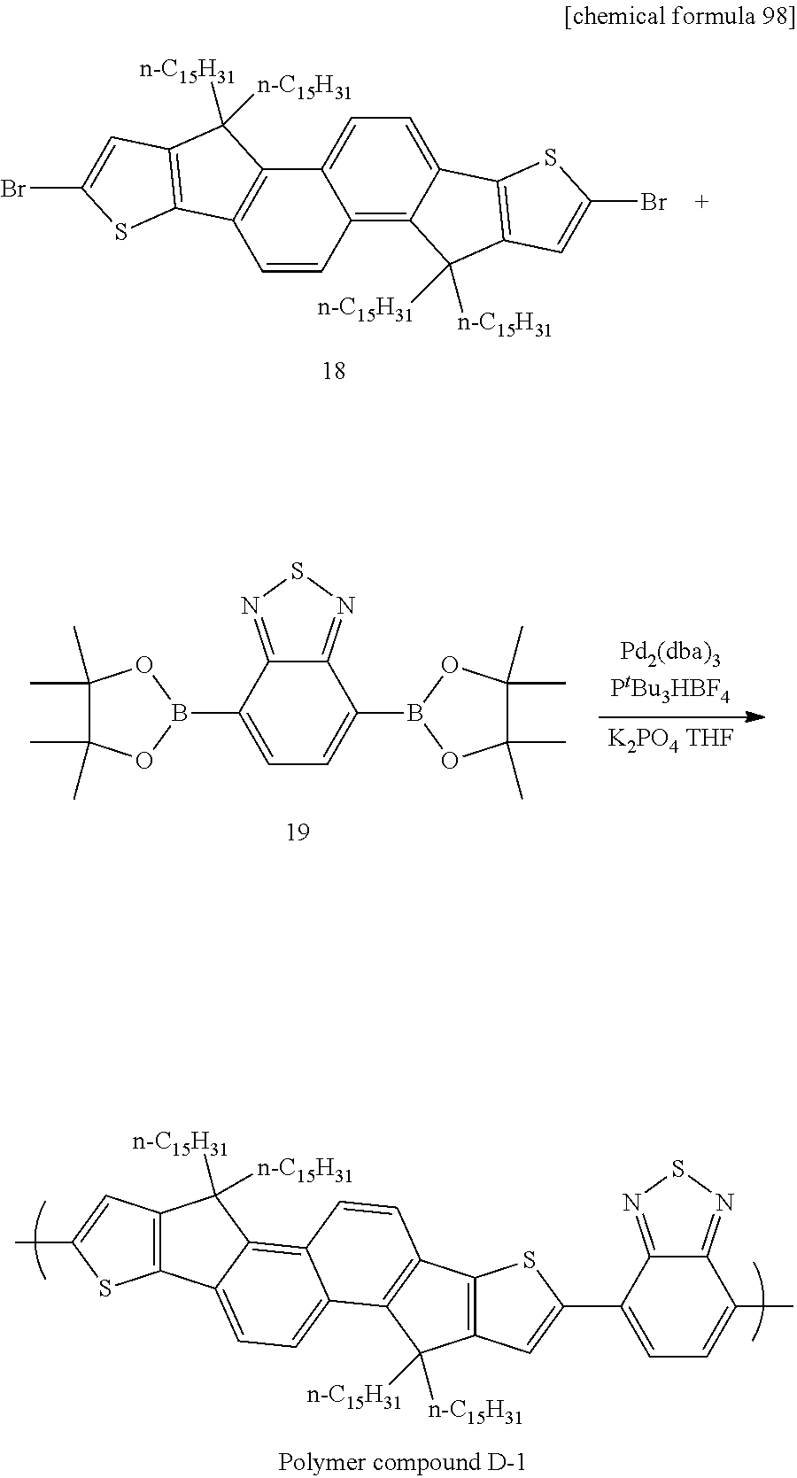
C12=CC=C3C(=C1C=CC1=C2C([n-C15H31])([n-C15H31])C2=C1SC(Br)=C2)C([n-C15H31])([n-C15H31])C1=C3SC(Br)=C1.C1(C)(C)C(C)(C)OB(C2=CC=C(B3OC(C)(C)C(C)(C)O3)C3=NSN=C23)O1.[K2PO4 THF].C12=C(C=C(C)S1)C([n-C15H31])([n-C15H31])C1=C3C(=CC=C21)C1=C(C=C3)C2=C(C1([n-C15H31])[n-C15H31])C=C(C1=CC=C(C)C3=NSN=C31)S2
